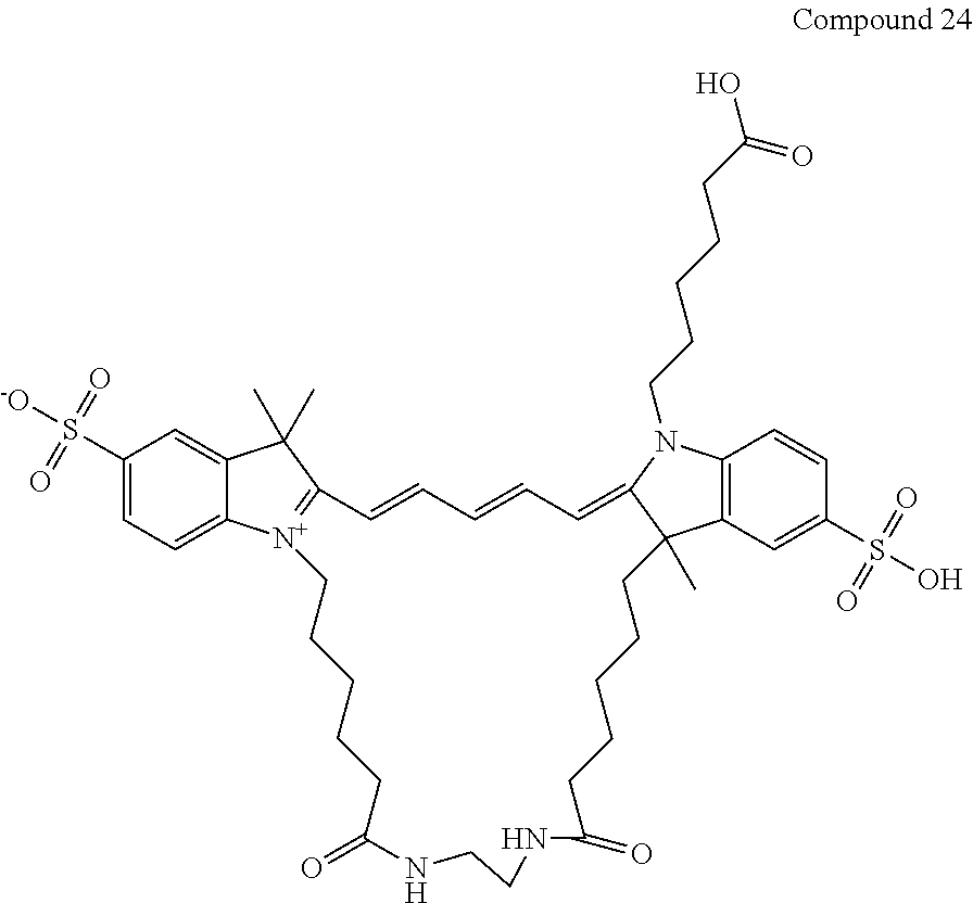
C1(S(=O)(=O)[-O])=CC=C2C(=C1)C(C)(C)C1=[N+]2CCCCCC(=O)NCCNC(=O)CCCCCC2(C)C3=C(C=CC(S(=O)(=O)O)=C3)N(CCCCCC(O)=O)C2=CC=CC=C1
